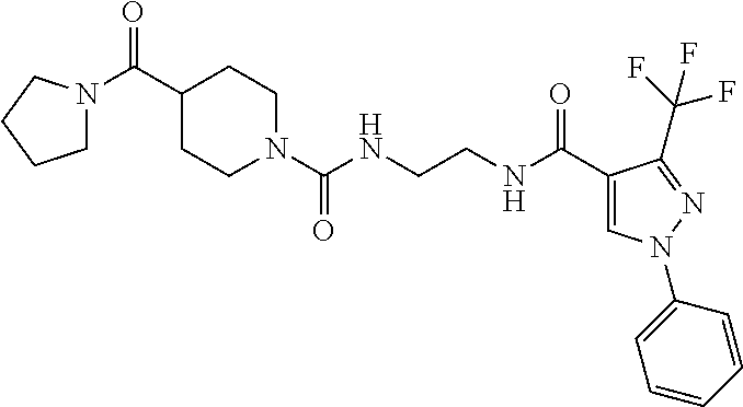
N1(C(NCCNC(C2=CN(C3=CC=CC=C3)N=C2C(F)(F)F)=O)=O)CCC(C(=O)N2CCCC2)CC1
